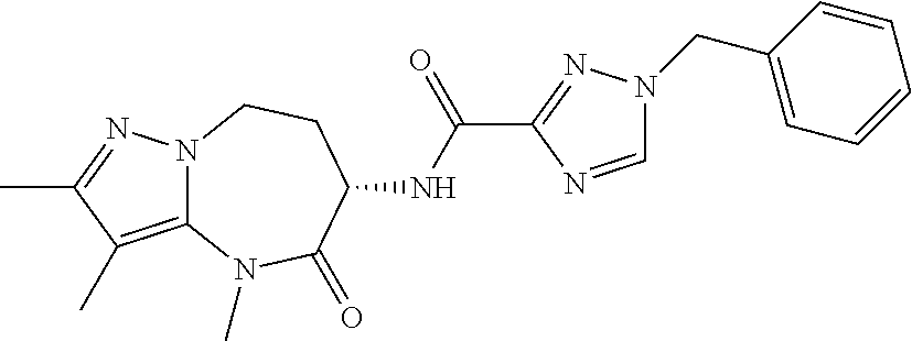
N12C(=C(C)C(C)=N1)N(C)C(=O)C(NC(C1=NN(CC3=CC=CC=C3)C=N1)=O)CC2
